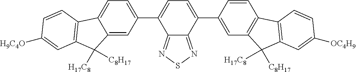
C12=NSN=C1C(C1=CC3=C(C=C1)C1=C(C3([H17C8])[C8H17])C=C([OC4H9])C=C1)=CC=C2C1=CC=C2C(=C1)C([H17C8])([C8H17])C1=C2C=CC([H9C4O])=C1
